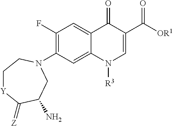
C1[Y]C(=[Z])C(N)CN(C2=C(F)C=C3C(=C2)N([R3])C=C(C([OR1])=O)C3=O)C1
